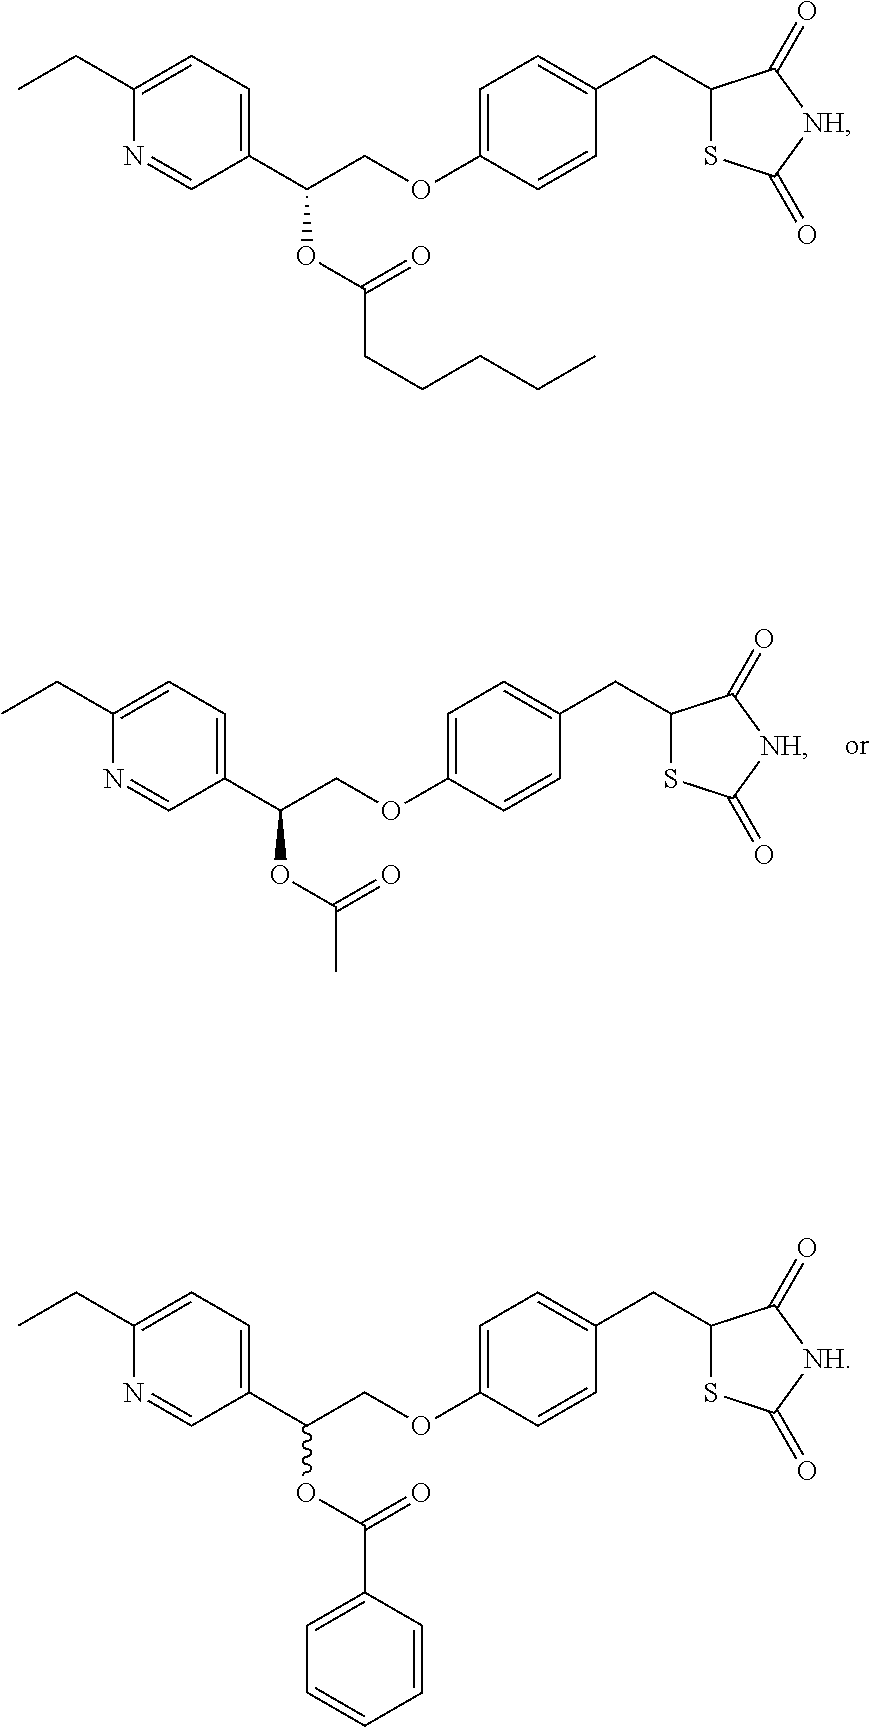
C1(CC)=CC=C(C(COC2=CC=C(CC3SC(=O)[NH]C3=O)C=C2)OC(C)=O)C=N1.C1(CC)=CC=C(C(COC2=CC=C(CC3SC(=O)[NH]C3=O)C=C2)OC(CCCCC)=O)C=N1.C1(CC)=CC=C(C(COC2=CC=C(CC3SC(=O)[NH]C3=O)C=C2)OC(C2=CC=CC=C2)=O)C=N1
